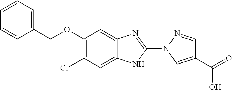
C1(OCC2=CC=CC=C2)=C(Cl)C=C2C(=C1)N=C(N1N=CC(C(=O)O)=C1)N2
